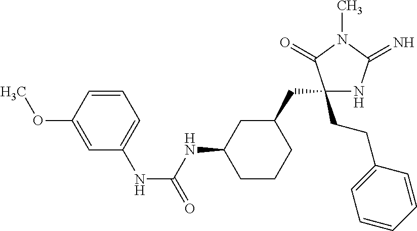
C1(CCC2=CC=CC=C2)(CC2CC(NC(=O)NC3=CC=CC(OC)=C3)CCC2)NC(=N)N(C)C1=O
